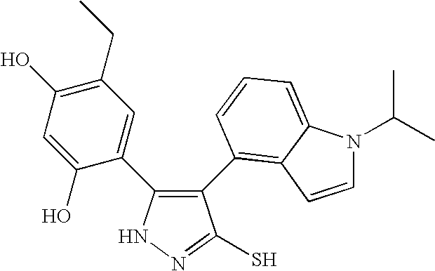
N1N=C(S)C(C2=C3C(=CC=C2)N(C(C)C)C=C3)=C1C1=CC(CC)=C(O)C=C1O
